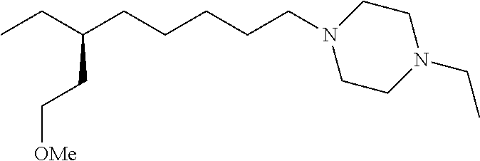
CCC(CCCCCN1CCN(CC)CC1)CC[OMe]
